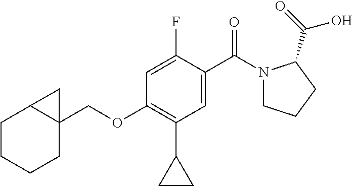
C(OC1=C(C2CC2)C=C(C(=O)N2CCCC2C(O)=O)C(F)=C1)C12CCCCC1C2
